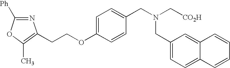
C1([Ph])=NC(CCOC2=CC=C(CN(C[CO2H])CC3=CC=C4C(=C3)C=CC=C4)C=C2)=C(C)O1
